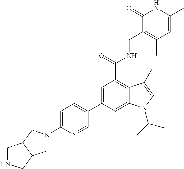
C1=C(C2=CC=C(N3CC4C(C3)CNC4)N=C2)C=C2C(=C1C(NCC1=C(C)C=C(C)NC1=O)=O)C(C)=CN2C(C)C
